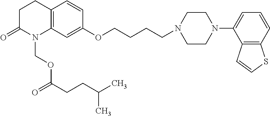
C12=C(C=C(OCCCCN3CCN(C4=CC=CC5=C4C=CS5)CC3)C=C1)N(COC(=O)CCC(C)C)C(=O)CC2
